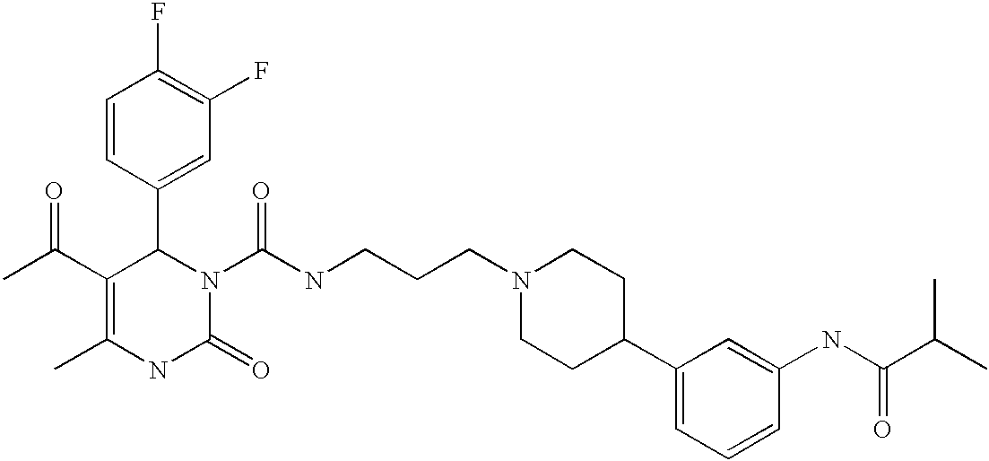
C1(F)=C(F)C=C(C2C(C(C)=O)=C(C)NC(=O)N2C(=O)NCCCN2CCC(C3=CC=CC(NC(C(C)C)=O)=C3)CC2)C=C1
